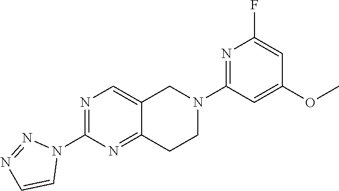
C12=CN=C(N3N=NC=C3)N=C1CCN(C1=NC(F)=CC(OC)=C1)C2
